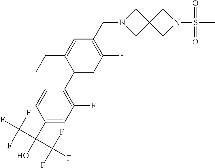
C1(F)=C(CN2CC3(C2)CN(S(C)(=O)=O)C3)C=C(CC)C(C2=C(F)C=C(C(C(F)(F)F)(C(F)(F)F)O)C=C2)=C1
